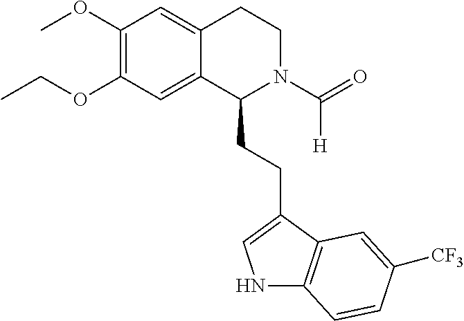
C(OC1=C(OC)C=C2C(=C1)C(CCC1=CNC3=C1C=C([CF3])C=C3)N(C(=O)[H])CC2)C
